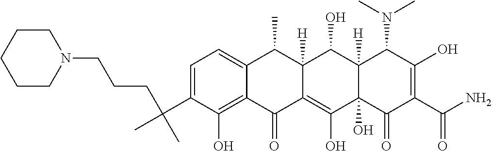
C1=C(C(C)(C)CCCN2CCCCC2)C(O)=C2C(=C1)C(C)C1([H])C(=C(O)C3(O)C([H])(C1O)C(N(C)C)C(O)=C(C(N)=O)C3=O)C2=O
